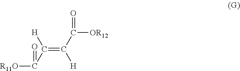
C(=C(C(=O)[OR12])[H])(C([R11O])=O)[H]
